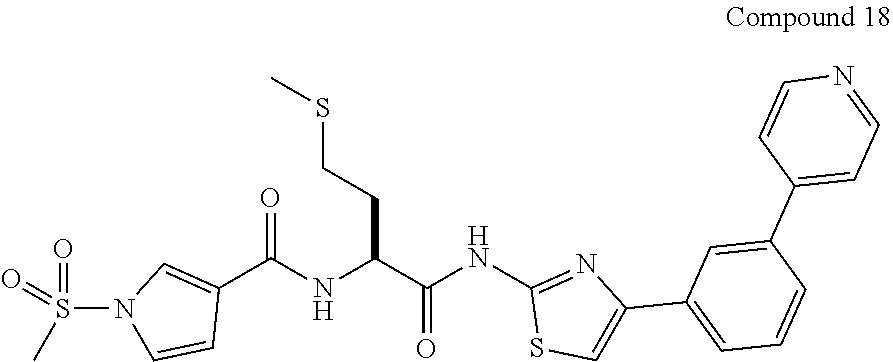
C1(C(NC(C(NC2=NC(C3=CC=CC(C4=CC=NC=C4)=C3)=CS2)=O)CCSC)=O)=CN(S(C)(=O)=O)C=C1
